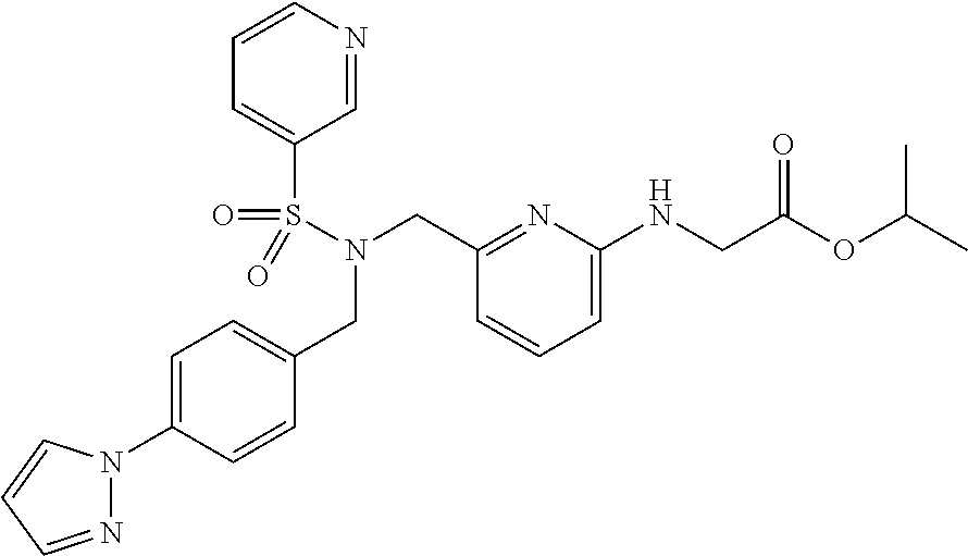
C1(S(=O)(=O)N(CC2=CC=C(N3N=CC=C3)C=C2)CC2=NC(NCC(OC(C)C)=O)=CC=C2)=CC=CN=C1
